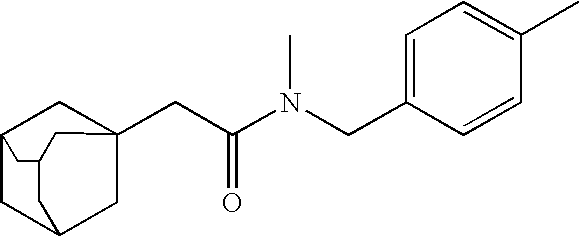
C(C(N(CC1=CC=C(C)C=C1)C)=O)C12CC3CC(C1)CC(C3)C2
